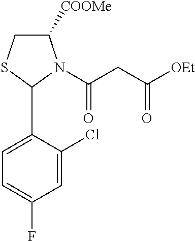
C1([COOMe])CSC(C2=CC=C(F)C=C2Cl)N1C(CC([OEt])=O)=O
